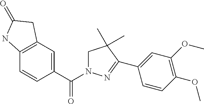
C12=C(C=C(C(N3CC(C)(C)C(C4=CC(OC)=C(OC)C=C4)=N3)=O)C=C1)CC(=O)N2
